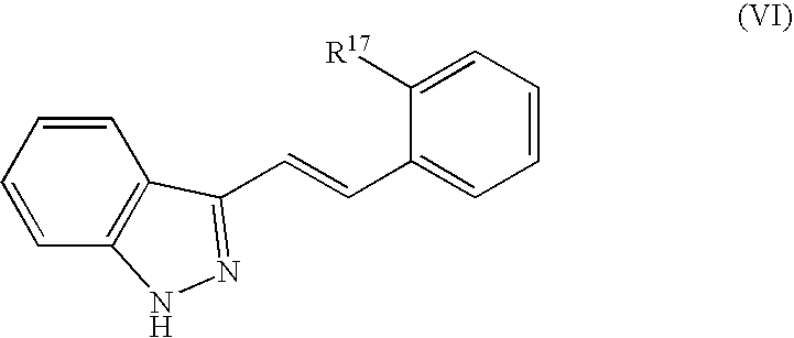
C1=CC=CC2=C1C(C=CC1=CC=CC=C1[R17])=NN2
